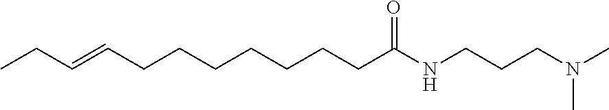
C(CCCCCCCC(NCCCN(C)C)=O)=CCC
